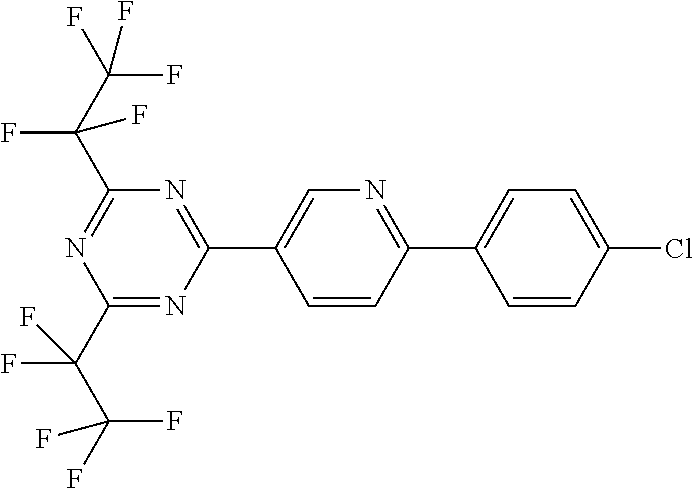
C1=CC(Cl)=CC=C1C1=NC=C(C2=NC(C(F)(C(F)(F)F)F)=NC(C(C(F)(F)F)(F)F)=N2)C=C1
